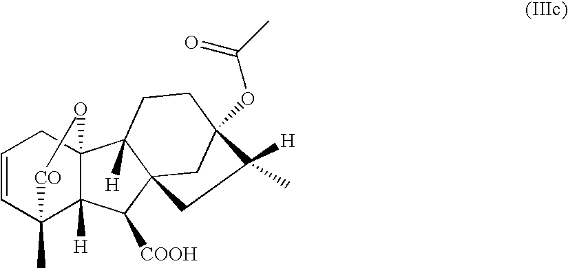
C12(C)C3([H])C(CC=C1)(C1([H])C4(C3[COOH])CC(OC(=O)C)(CC1)C([H])(C)C4)O[CO]2
